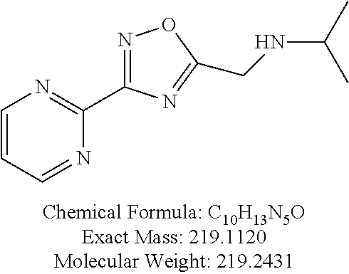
C1=CC=NC(C2=NOC(CNC(C)C)=N2)=N1
